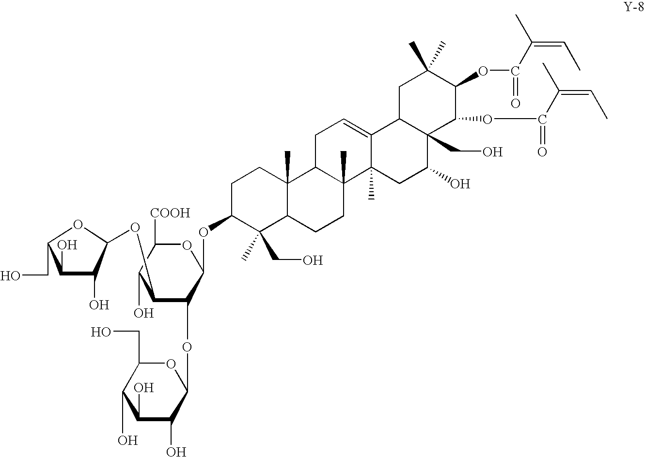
C1(O)C(O)C(OC2C(OC3OC(CO)C(O)C(O)C3O)C(OC3C(C)(CO)C4C(C)(CC3)C3C(C)(CC4)C4(C)C(=CC3)C3C(CO)(C(O)C4)C(OC(=O)C(=CC)C)C(OC(=O)C(C)=CC)C(C)(C)C3)OC([COOH])C2O)OC1CO
